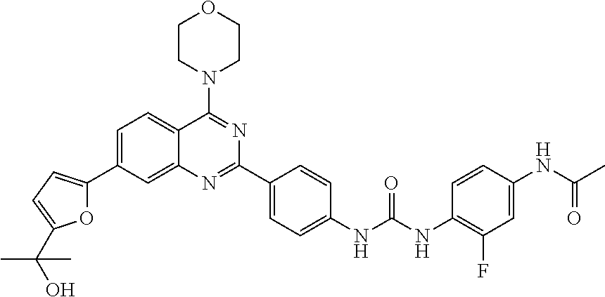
O1C(C2=CC=C3C(=C2)N=C(C2=CC=C(NC(NC4=C(F)C=C(NC(C)=O)C=C4)=O)C=C2)N=C3N2CCOCC2)=CC=C1C(O)(C)C
